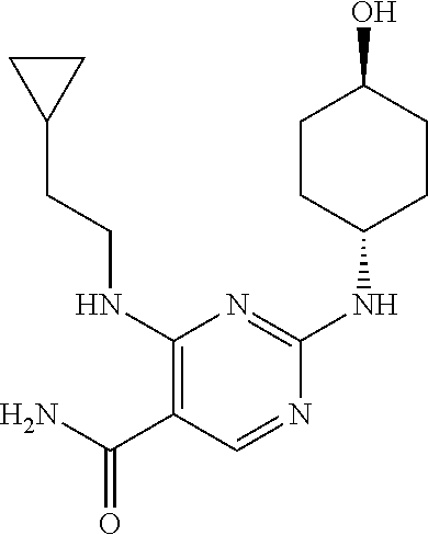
C1CC(NC2=NC(NCCC3CC3)=C(C(N)=O)C=N2)CCC1O
